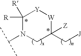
C1([R])([R])N(C(C)C)CC(C[J])([Z])[W][Y]1
